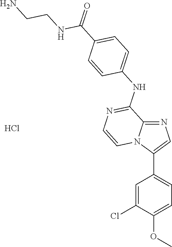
C1=C(Cl)C(OC)=CC=C1C1=CN=C2N1C=CN=C2NC1=CC=C(C(=O)NCCN)C=C1.Cl
